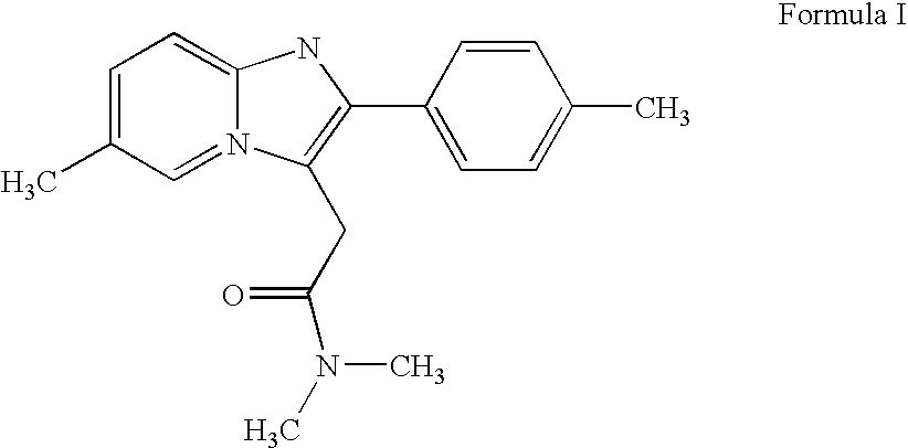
C1=C(C)C=N2C(=C1)NC(C1=CC=C(C)C=C1)=C2CC(=O)N(C)C
